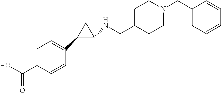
C1CN(CC2=CC=CC=C2)CCC1CNC1C(C2=CC=C(C(=O)O)C=C2)C1
